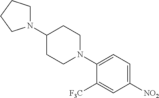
C1([NO2])=CC=C(N2CCC(N3CCCC3)CC2)C([F3C])=C1
